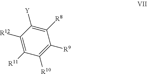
C1([R12])=C([R11])C([R10])=C([R9])C([R8])=C1[Y]
